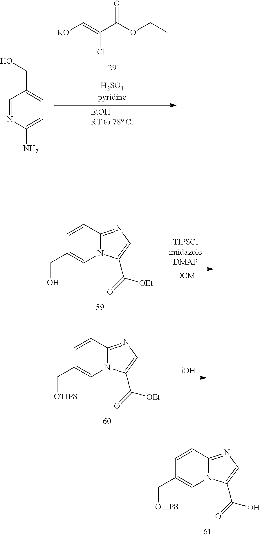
C1=CC2=NC=C(C(O)=O)N2C=C1C[OTIPS].C(=C(C(OCC)=O)Cl)[KO].C1=NC(N)=CC=C1CO.C1=CC2=NC=C(C([OEt])=O)N2C=C1CO.C1=CC2=NC=C(C([OEt])=O)N2C=C1C[OTIPS].[LiOH]
